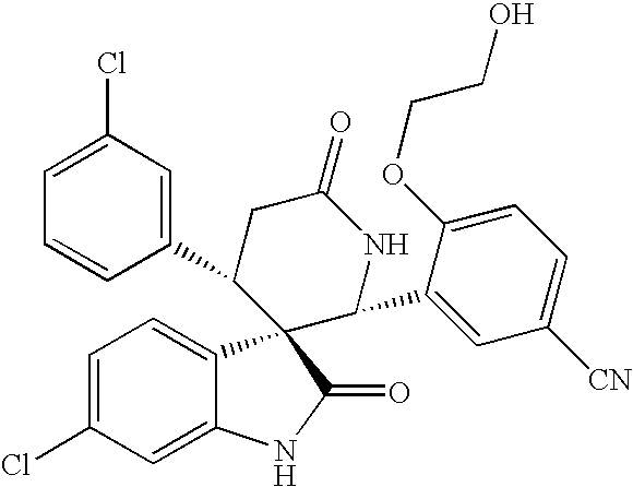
C1(C2CC(=O)NC(C3=CC([CN])=CC=C3OCCO)C23C2=CC=C(Cl)C=C2NC3=O)=CC(Cl)=CC=C1
